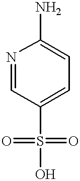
NC1=CC=C(S(O)(=O)=O)C=N1
